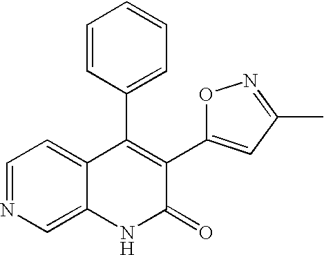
C1=NC=C2C(=C1)C(C1=CC=CC=C1)=C(C1=CC(C)=NO1)C(=O)N2
